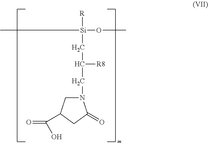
C[Si](OC)([R])CC([R8])CN1CC(C(=O)O)CC1=O
